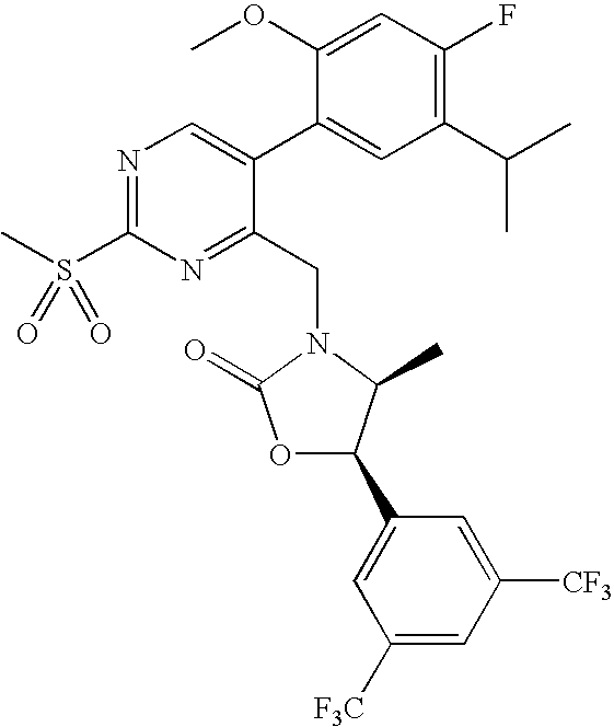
O1C(C2=CC([F3C])=CC([CF3])=C2)C(C)N(CC2=NC(S(C)(=O)=O)=NC=C2C2=CC(C(C)C)=C(F)C=C2OC)C1=O
